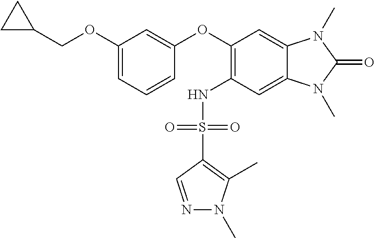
C1(OCC2CC2)=CC=CC(OC2=C(NS(C3=C(C)N(C)N=C3)(=O)=O)C=C3C(=C2)N(C)C(=O)N3C)=C1
